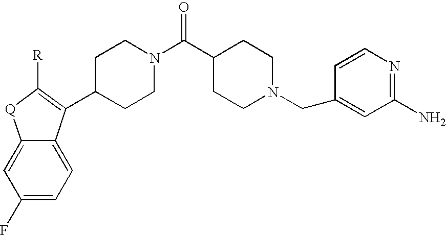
C1(F)=CC=C2C(=C1)[Q]C([R])=C2C1CCN(C(C2CCN(CC3=CC(N)=NC=C3)CC2)=O)CC1
